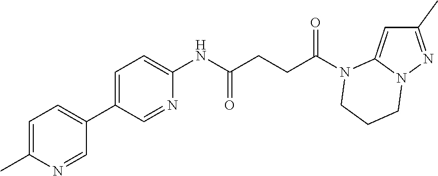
C1(C)=NN2C(=C1)N(C(CCC(NC1=CC=C(C3=CC=C(C)N=C3)C=N1)=O)=O)CCC2
